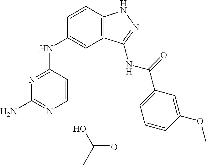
N(C1=NC(N)=NC=C1)C1=CC2=C(C=C1)NN=C2NC(=O)C1=CC=CC(OC)=C1.C(=O)(C)O
